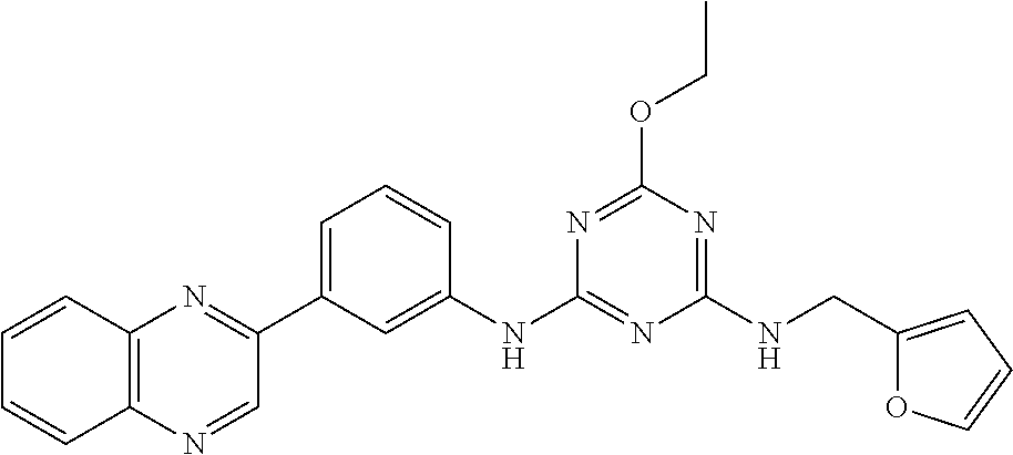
C1=C(C2=NC3=C(N=C2)C=CC=C3)C=C(NC2=NC(NCC3=CC=CO3)=NC(OCC)=N2)C=C1
